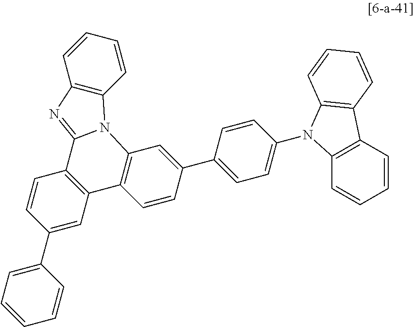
C1(C2=CC3=C(C=C2)C2=NC4=C(N2C2=C3C=CC(C3=CC=C(N5C6=C(C=CC=C6)C6=C5C=CC=C6)C=C3)=C2)C=CC=C4)=CC=CC=C1
